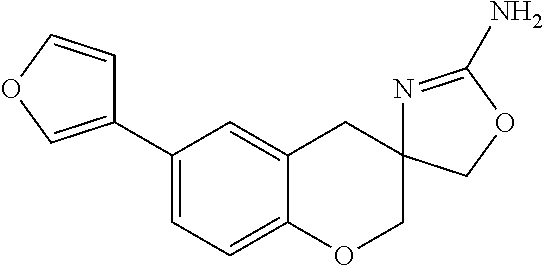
C1=C2C(=CC=C1C1=COC=C1)OCC1(C2)N=C(N)OC1
